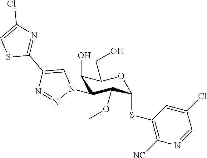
C1(O)C(N2C=C(C3=NC(Cl)=CS3)N=N2)C(OC)C(SC2=C([NC])N=CC(Cl)=C2)OC1CO
